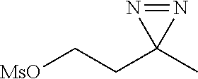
C(CC1(C)N=N1)[MsO]
